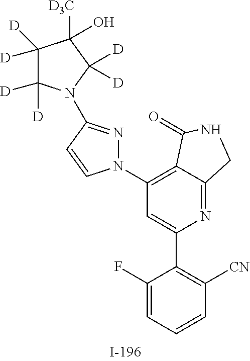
C1([D])([D])C([D])([D])N(C2=NN(C3=C4C(=NC(C5=C([CN])C=CC=C5F)=C3)CNC4=O)C=C2)C([D])([D])C1(O)[D3C]
